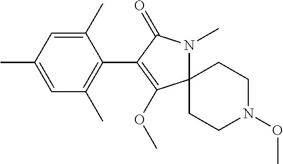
C12(N(C)C(=O)C(C3=C(C)C=C(C)C=C3C)=C1OC)CCN(OC)CC2
